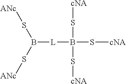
B([L]B(S[cNA])(S[cNA])S[cNA])(S[ANc])S[ANc]
